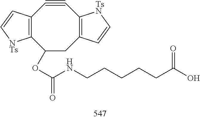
C12=C(C#CC3=C(CC1OC(NCCCCCC(O)=O)=O)C=C[TsN]3)C=C[NTs]2
